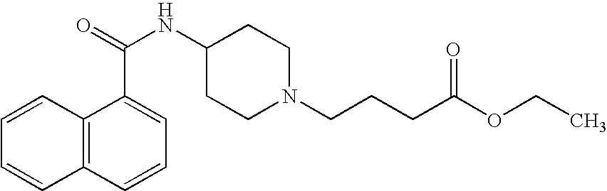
C12=C(C=CC=C1C(=O)NC1CCN(CCCC(OCC)=O)CC1)C=CC=C2
